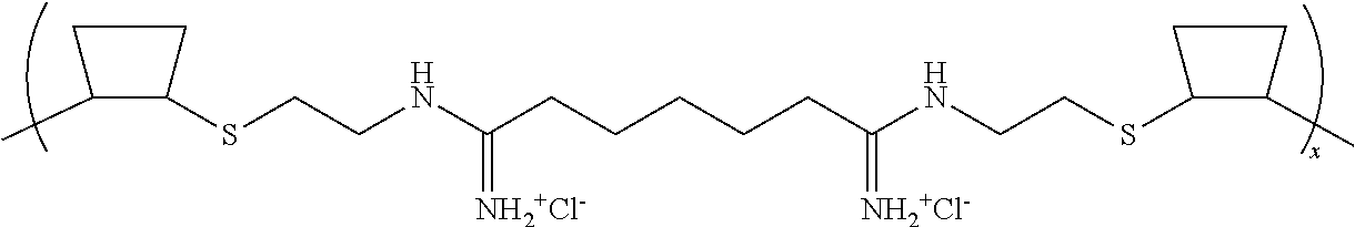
CC1C(SCCNC(CCCCCC(NCCSC2C(C)CC2)=[NH2+Cl-])=[NH2+Cl-])CC1
